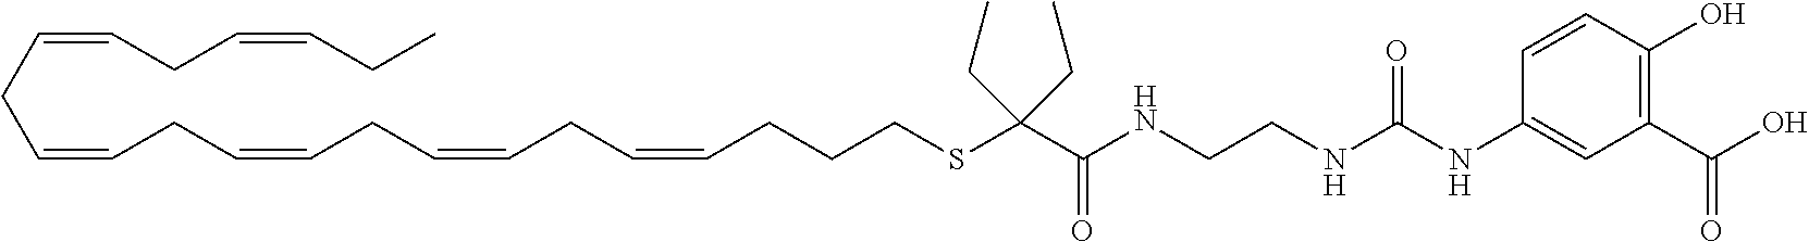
C1(C(O)=O)=C(O)C=CC(NC(NCCNC(C(SCCCC=CCC=CCC=CCC=CCC=CCC=CCC)(CC)CC)=O)=O)=C1
